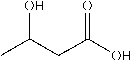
OC(CC(C)O)=O
